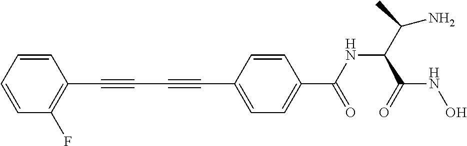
C1=CC=CC(F)=C1C#CC#CC1=CC=C(C(NC(C(N)C)C(=O)NO)=O)C=C1
